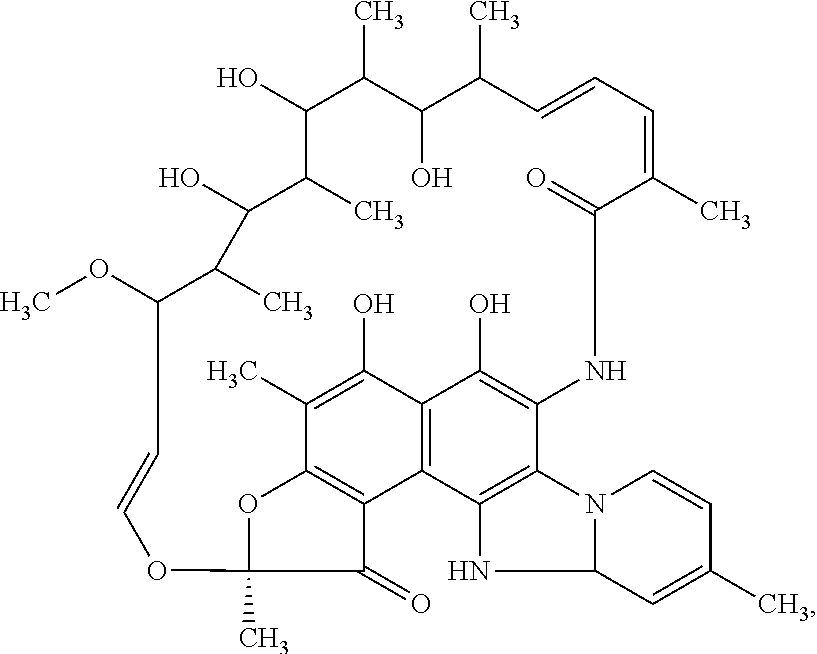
C1(O)C(C)C(O)C(C)C(OC)C=COC2(C)OC3=C(C4=C(C(O)=C(NC(=O)C(C)=CC=CC(C)C(O)C1C)C1=C4NC4N1C=CC(C)=C4)C(O)=C3C)C2=O
